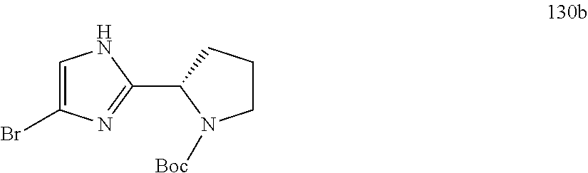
C1=C(Br)N=C(C2N([Boc])CCC2)N1
